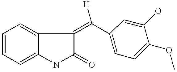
C1=CC=C2C(=C1)C(=C(C1=CC=C(OC)C(O)=C1)[H])C(=O)N2
